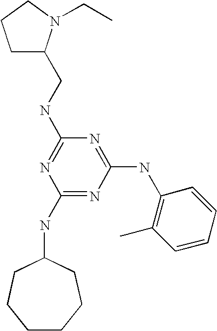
C(NC1=NC(NC2CCCCCC2)=NC(NC2=C(C)C=CC=C2)=N1)C1CCCN1CC
